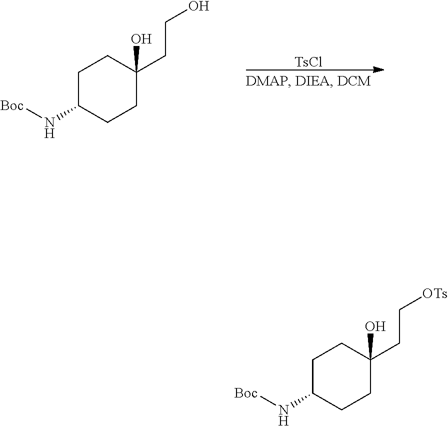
C1C(N[Boc])CCC(CCO)(O)C1.[TsCl].C1C(N[Boc])CCC(CC[OTs])(O)C1
